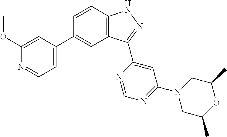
C1=CC2=C(C=C1C1=CC=NC(OC)=C1)C(C1=CC(N3CC(C)OC(C)C3)=NC=N1)=NN2
